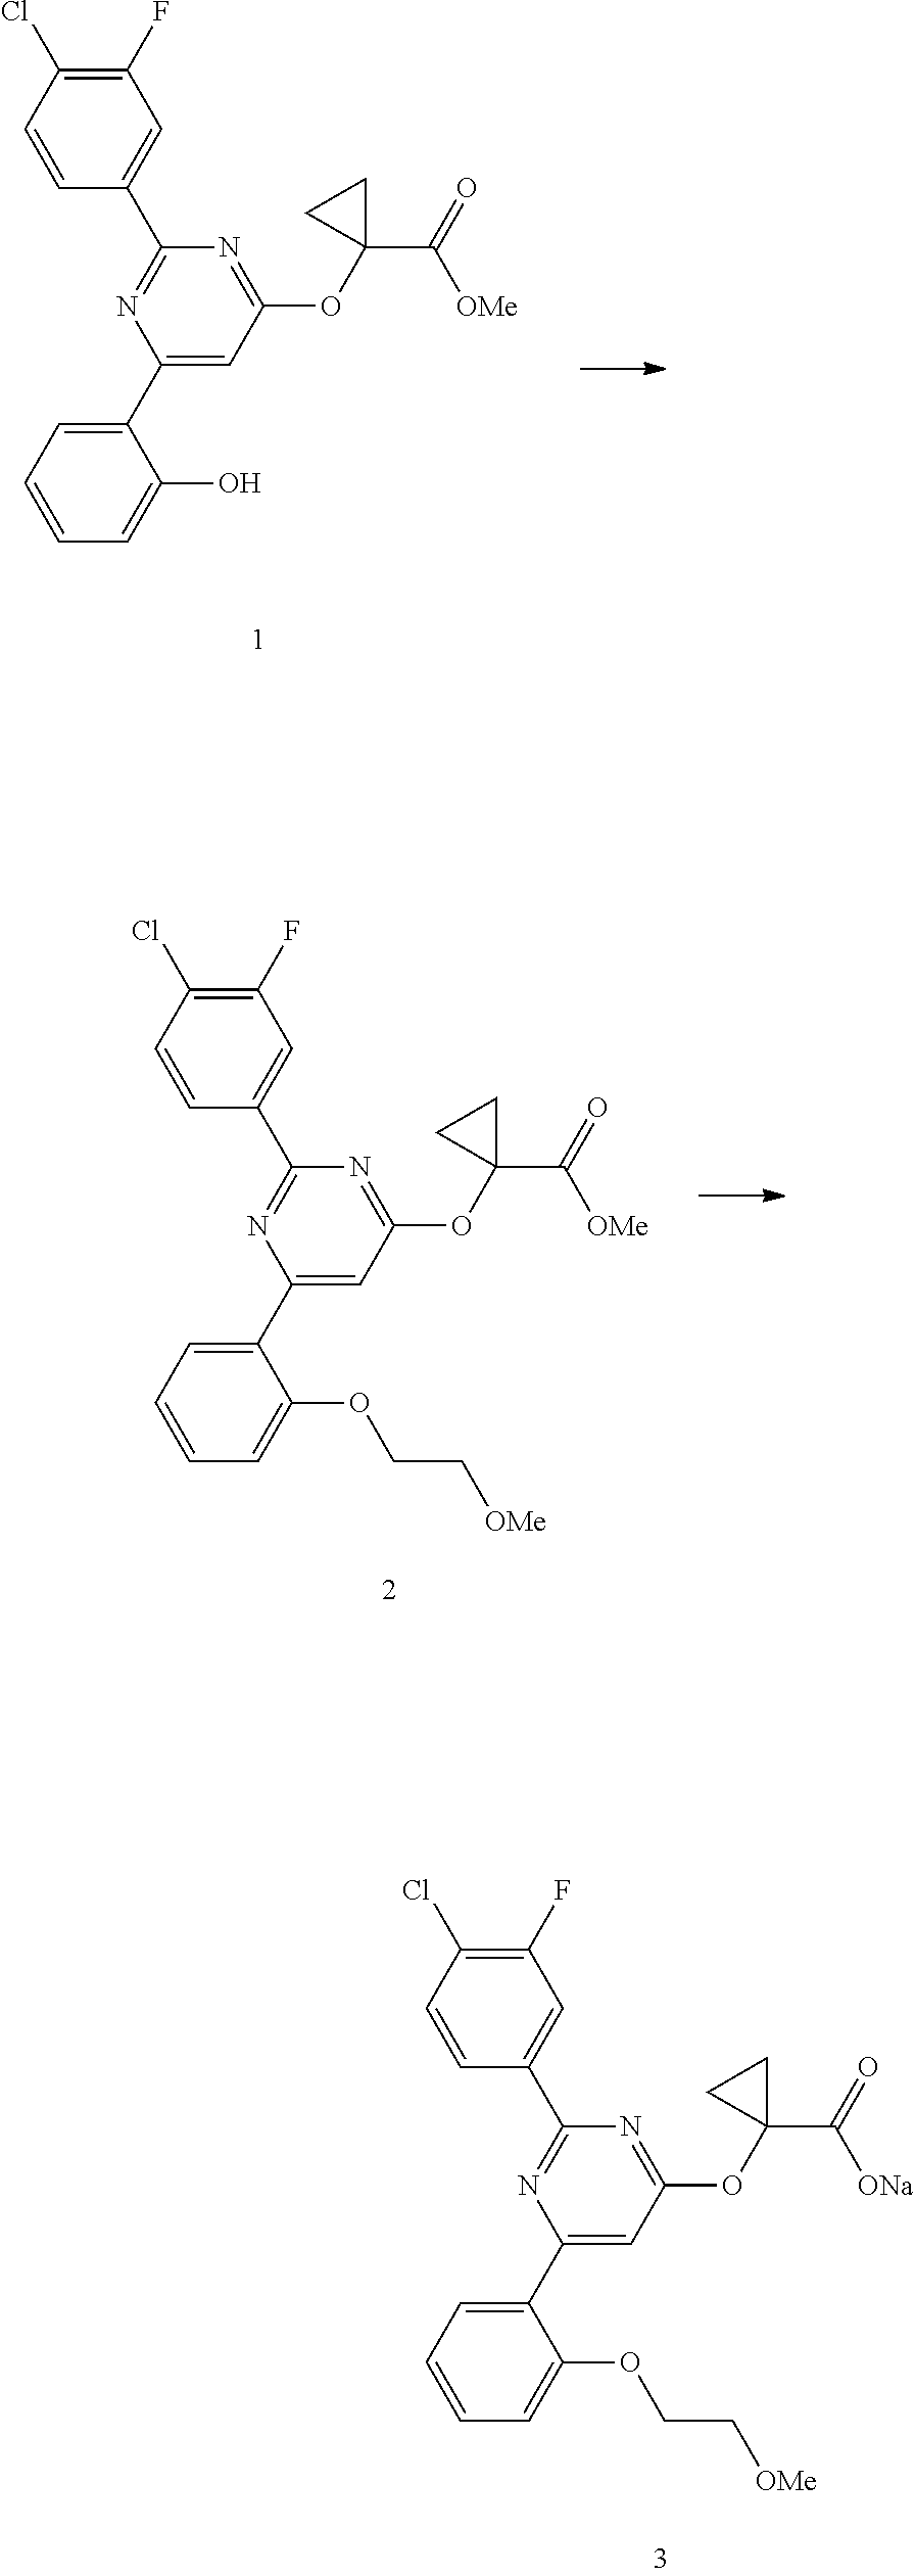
C1(Cl)=C(F)C=C(C2=NC(C3=CC=CC=C3OCC[OMe])=CC(OC3(C(=O)[ONa])CC3)=N2)C=C1.C1(Cl)=C(F)C=C(C2=NC(C3=CC=CC=C3OCC[OMe])=CC(OC3(C(=O)[OMe])CC3)=N2)C=C1.C1(Cl)=C(F)C=C(C2=NC(C3=CC=CC=C3O)=CC(OC3(C(=O)[OMe])CC3)=N2)C=C1
